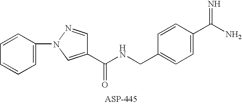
C1=C(N2N=CC(C(NCC3=CC=C(C(N)=N)C=C3)=O)=C2)C=CC=C1
